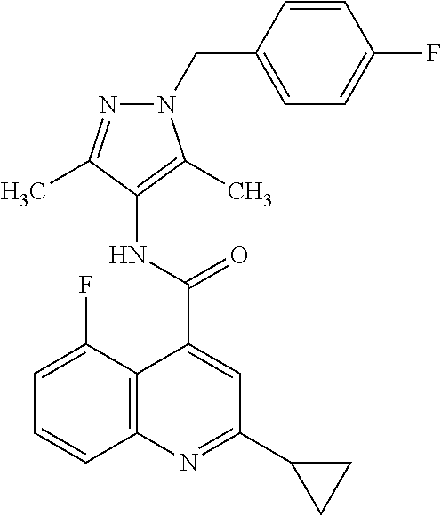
C12=C(N=C(C3CC3)C=C1C(=O)NC1=C(C)N(CC3=CC=C(F)C=C3)N=C1C)C=CC=C2F
